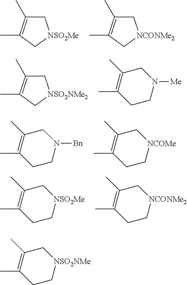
C1C(C)=C(C)C[NSO2Me]1.C1C(C)=C(C)C[NCONMe2]1.C1C(C)=C(C)C[NSO2NMe2]1.C1C(C)=C(C)CCN1[Me].C1C(C)=C(C)CCN1[Bn].C1C(C)=C(C)CC[NCOMe]1.C1C(C)=C(C)CC[NSO2Me]1.C1C(C)=C(C)CC[NCONMe2]1.C1C(C)=C(C)CC[NSO2NMe]1
